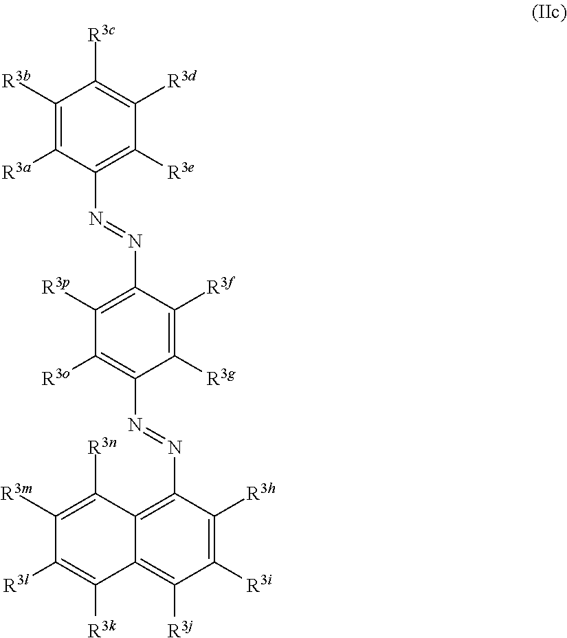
C1([R3b])=C([R3a])C(N=NC2=C([R3p])C([R3o])=C(N=NC3=C4C([R3n])=C([R3m])C([R3l])=C([R3k])C4=C([R3j])C([R3i])=C3[R3h])C([R3g])=C2[R3f])=C([R3e])C([R3d])=C1[R3c]
